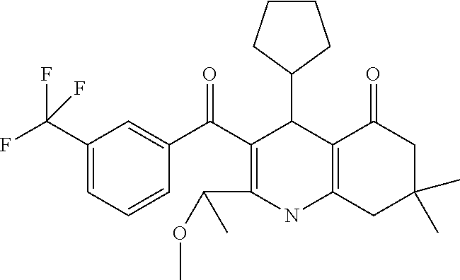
C12=C(CC(C)(C)CC1=O)NC(C(OC)C)=C(C(C1=CC(C(F)(F)F)=CC=C1)=O)C2C1CCCC1
